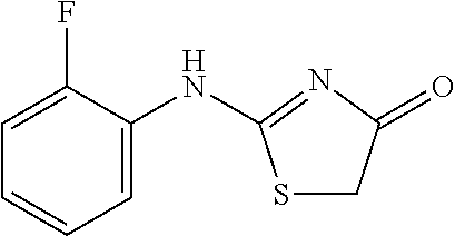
C1=C(F)C(NC2=NC(=O)CS2)=CC=C1
